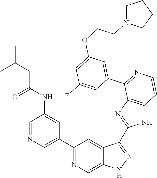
C1(C2=CN=CC(NC(CC(C)C)=O)=C2)=NC=C2C(=C1)C(C1=NC3=C(N1)C=CN=C3C1=CC(OCCN3CCCC3)=CC(F)=C1)=NN2
